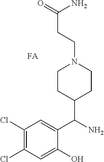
C1(Cl)=C(Cl)C=C(O)C(C(N)C2CCN(CCC(=O)N)CC2)=C1.[FA]
